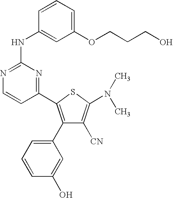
C1(C2=C(C3=CC=CC(O)=C3)C([CN])=C(N(C)C)S2)=NC(NC2=CC(OCCCO)=CC=C2)=NC=C1
